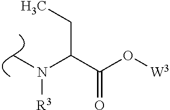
C(C(O[W3])=O)(N(C)[R3])CC
